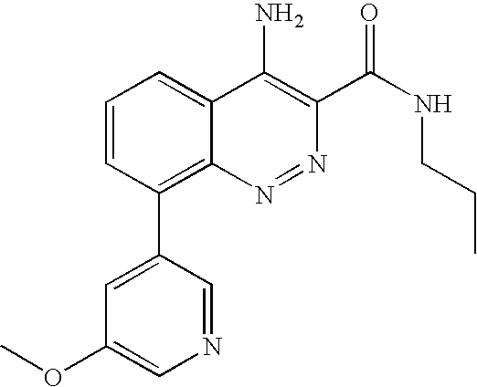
C1(OC)=CN=CC(C2=C3N=NC(C(NCCC)=O)=C(N)C3=CC=C2)=C1
